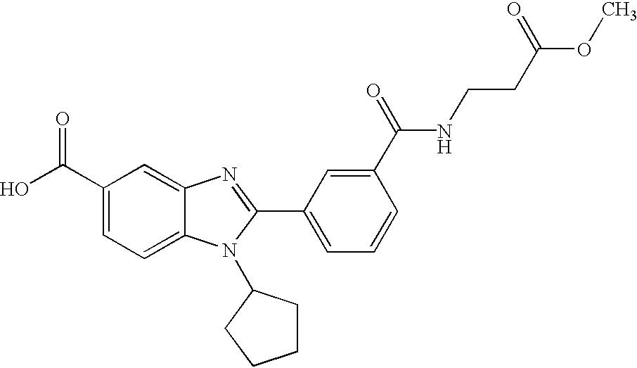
C1(C(O)=O)=CC=C2C(=C1)N=C(C1=CC=CC(C(=O)NCCC(OC)=O)=C1)N2C1CCCC1
